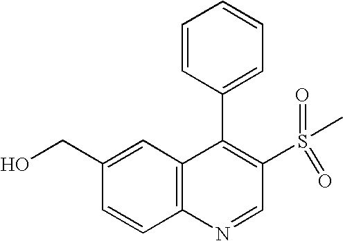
C1(CO)=CC2=C(C=C1)N=CC(S(=O)(=O)C)=C2C1=CC=CC=C1
